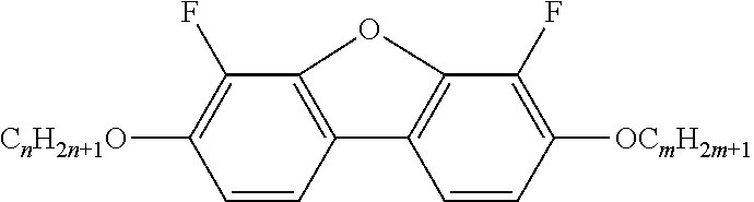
C1([CnH2n+1O])=C(F)C2=C(C=C1)C1=C(C(F)=C([OCmH2m+1])C=C1)O2
